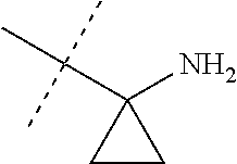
C1(N)(C(C)(C)C)CC1
